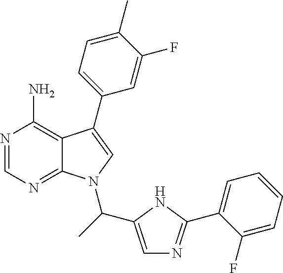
N1=CN=C2C(=C1N)C(C1=CC=C(C)C(F)=C1)=CN2C(C1=CN=C(C2=CC=CC=C2F)N1)C
